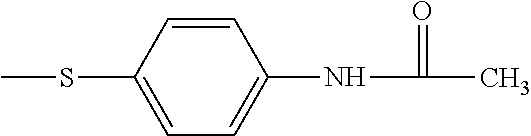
C1=CC(SC)=CC=C1NC(=O)C
